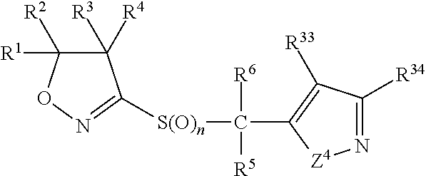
C1([R3])([R4])C([R1])([R2])ON=C1[S(O)n]C(C1=C([R33])C([R34])=N[Z4]1)([R6])[R5]
